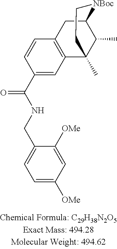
C1(C(NCC2=CC=C([OMe])C=C2[OMe])=O)=CC2=C(C=C1)CC1C(C)C2(C)CC[NBoc]1
